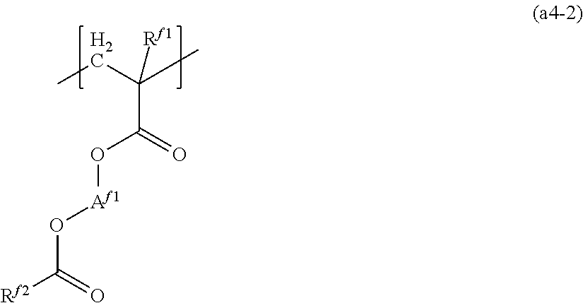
[Rf2]C(=O)O[Af1]OC(C(C)(CC)[Rf1])=O
